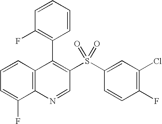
C12=C(C=CC=C1F)C(C1=C(F)C=CC=C1)=C(S(C1=CC(Cl)=C(F)C=C1)(=O)=O)C=N2
